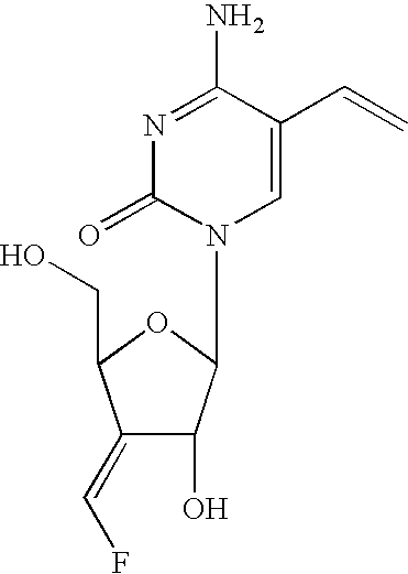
N1=C(N)C(C=C)=CN(C2C(O)C(=CF)C(CO)O2)C1=O
